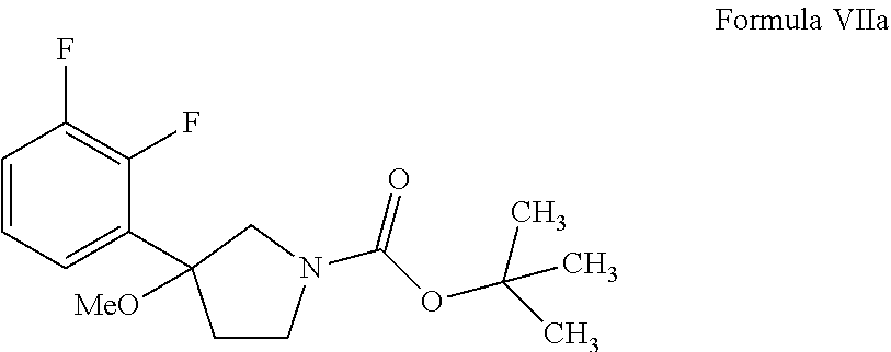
C1=CC=C(C2([MeO])CCN(C(=O)OC(C)(C)C)C2)C(F)=C1F
